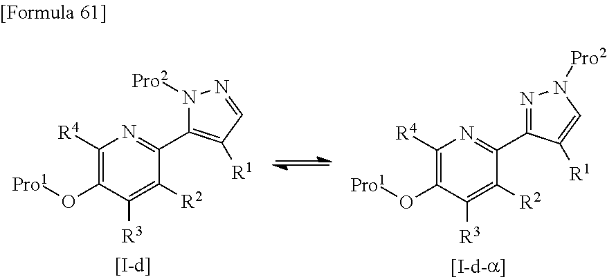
C1([R4])=C(O[Pro1])C([R3])=C([R2])C(C2=C([R1])C=NN2[Pro2])=N1.[[I-d]].C1([R4])=C(O[Pro1])C([R3])=C([R2])C(C2=NN([Pro2])C=C2[R1])=N1.[[I-d-a]]
